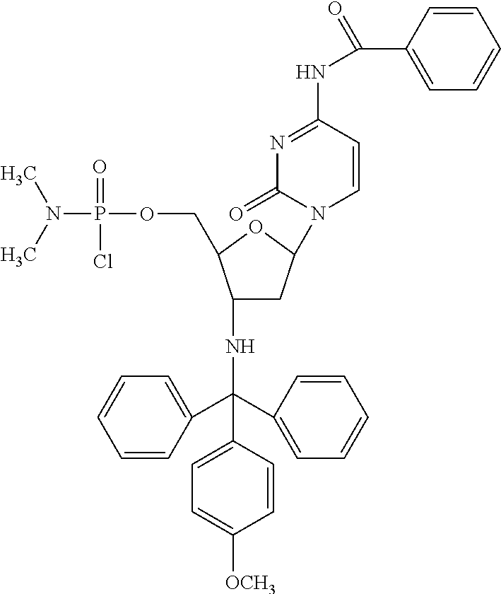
CN(C)P(OCC1C(NC(C2=CC=CC=C2)(C2=CC=CC=C2)C2=CC=C([OCH3])C=C2)CC(N2C=CC(NC(C3=CC=CC=C3)=O)=NC2=O)O1)(=O)Cl
